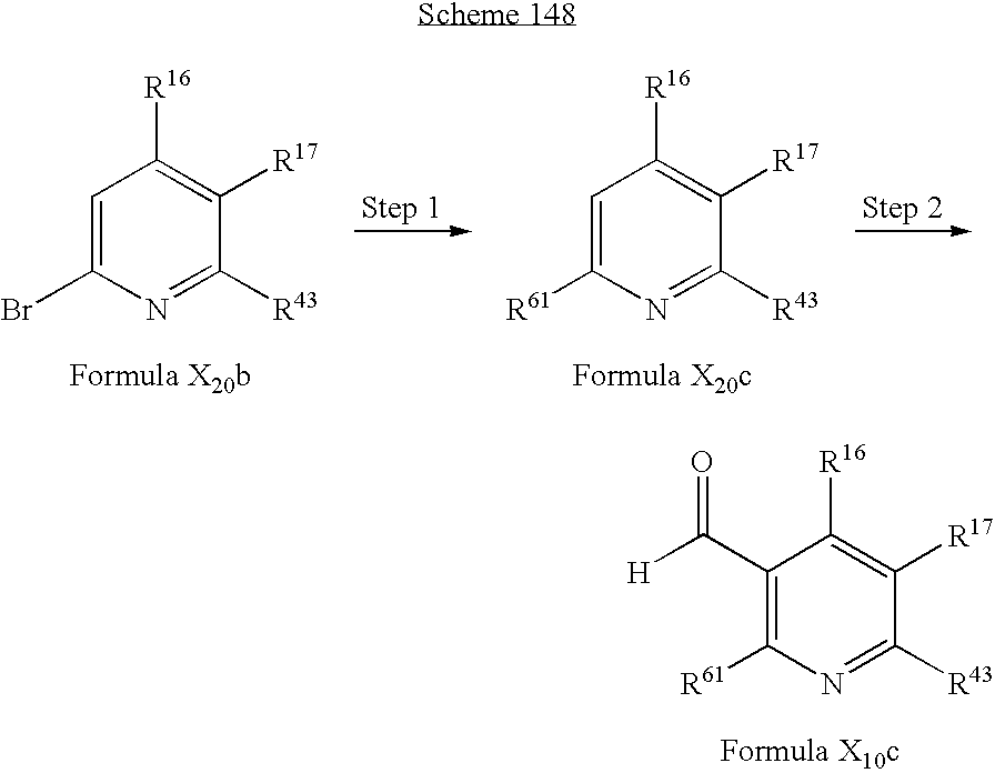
C1=C(Br)N=C([R43])C([R17])=C1[R16].C1=C([R61])N=C([R43])C([R17])=C1[R16].C1(C([H])=O)=C([R61])N=C([R43])C([R17])=C1[R16]
